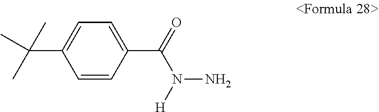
C1=C(C(C)(C)C)C=CC(C(N(N)[H])=O)=C1
